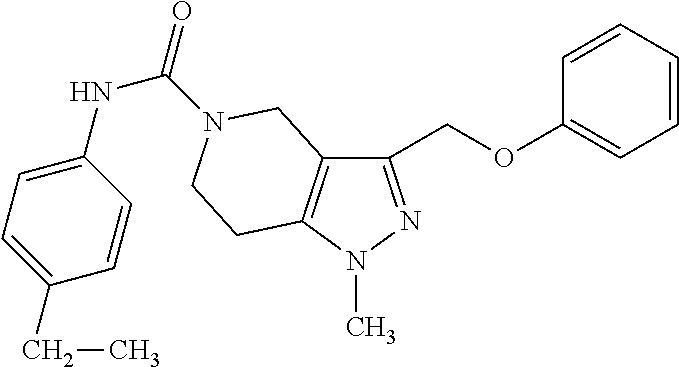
C1(COC2=CC=CC=C2)=NN(C)C2=C1CN(C(=O)NC1=CC=C(CC)C=C1)CC2
